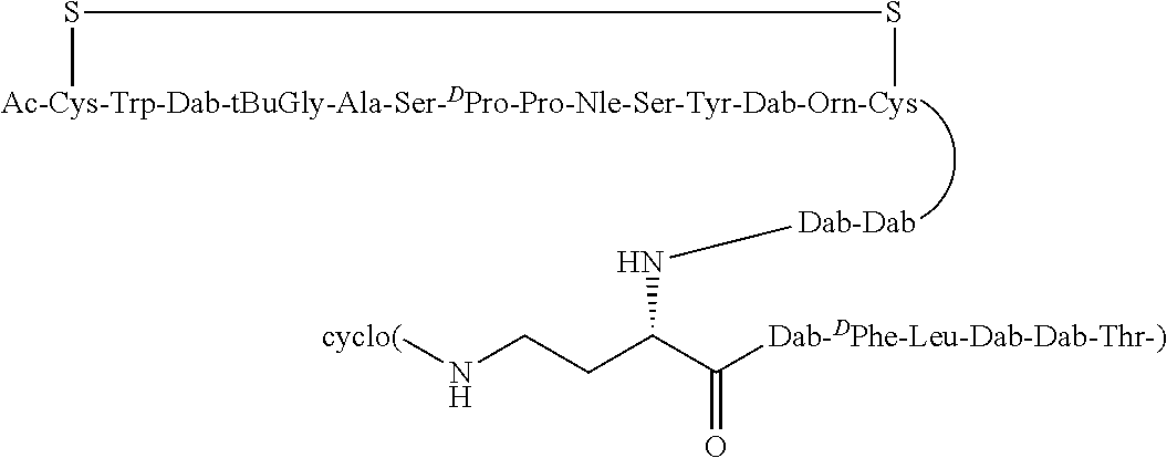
S(C)SC.N(C(CCN[cyclo(])C([Dab-DPhe-Leu-Dab-Dab-Thr-)])=O)[Dab-Dab]
